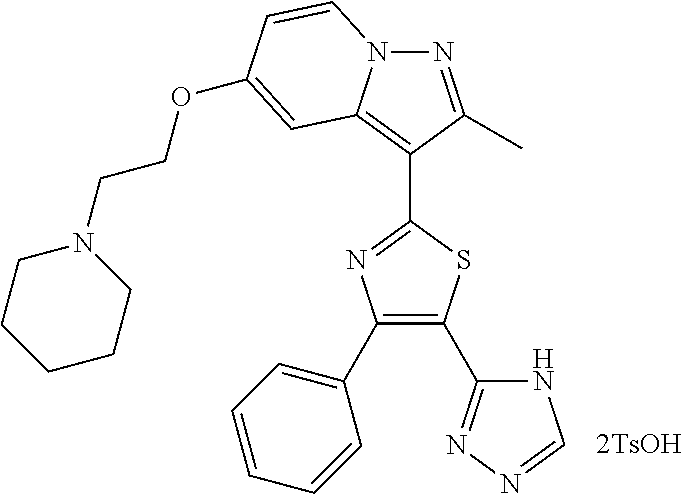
[2TsOH].O(C1=CC2=C(C3=NC(C4=CC=CC=C4)=C(C4=NN=CN4)S3)C(C)=NN2C=C1)CCN1CCCCC1
